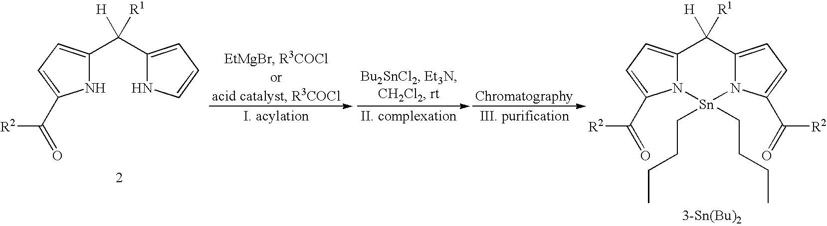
N1C(C(C2=CC=CN2)([H])[R1])=CC=C1C(=O)[R2].N12C(=CC=C1C(=O)[R2])C([H])([R1])C1=CC=C(C(=O)[R2])N1[Sn]2(CCCC)CCCC
